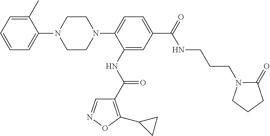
C1=C(C)C(N2CCN(C3=CC=C(C(NCCCN4C(=O)CCC4)=O)C=C3NC(=O)C3=C(C4CC4)ON=C3)CC2)=CC=C1
